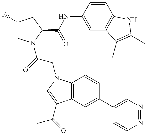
C1(F)CN(C(=O)CN2C3=C(C(C(=O)C)=C2)C=C(C2=CN=NC=C2)C=C3)C(C(NC2=CC3=C(C=C2)NC(C)=C3C)=O)C1
